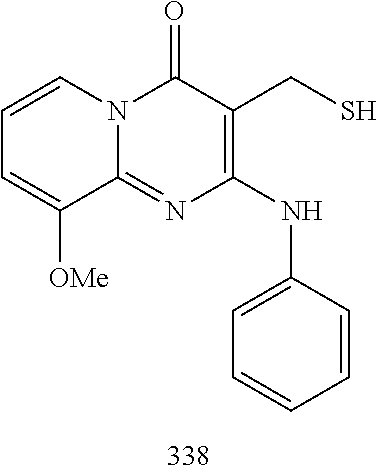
C1=CC=C([OMe])C2=NC(NC3=CC=CC=C3)=C(CS)C(=O)N12
